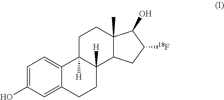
C1=C(O)C=C2C(=C1)C1([H])C([H])(CC2)C2C(C)(CC1)C(O)C([18F])C2
